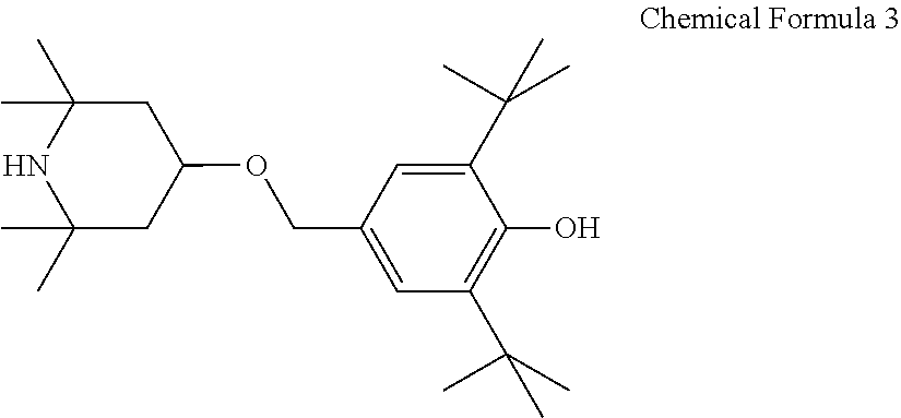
C1(OCC2=CC(C(C)(C)C)=C(O)C(C(C)(C)C)=C2)CC(C)(C)NC(C)(C)C1
